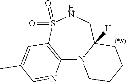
C12=C(S(=O)(=O)NCC3([H])N1CCCC3)C=C(C)C=N2
